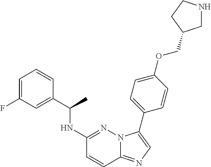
C1(NC(C2=CC(F)=CC=C2)C)=NN2C(=NC=C2C2=CC=C(OCC3CNCC3)C=C2)C=C1
